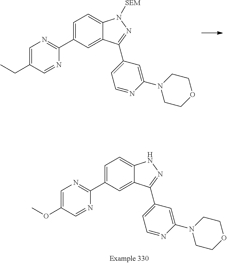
C1=C(OC)C=NC(C2=CC=C3C(=C2)C(C2=CC=NC(N4CCOCC4)=C2)=NN3)=N1.C1=C(CC)C=NC(C2=CC=C3C(=C2)C(C2=CC=NC(N4CCOCC4)=C2)=NN3[SEM])=N1
